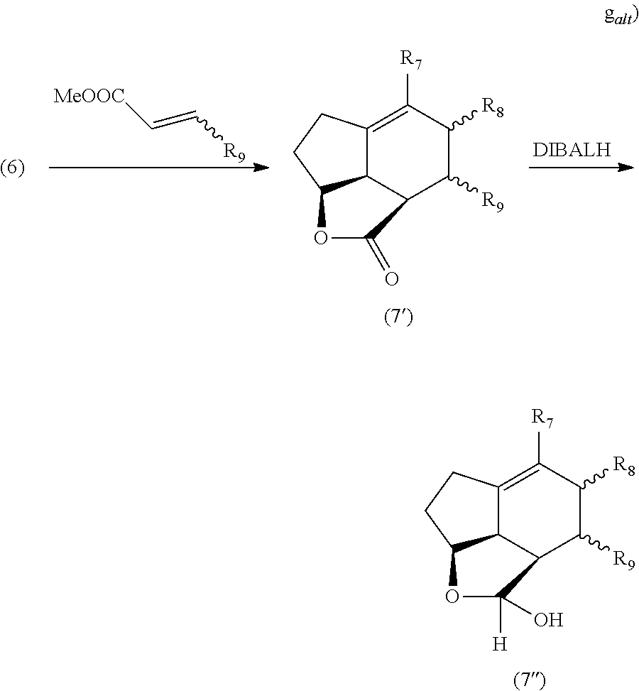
C12C3=C([R7])C([R8])C([R9])C1C([H])(O)OC2CC3.[R9]C=C[MeOOC].C12C3=C([R7])C([R8])C([R9])C1C(=O)OC2CC3
